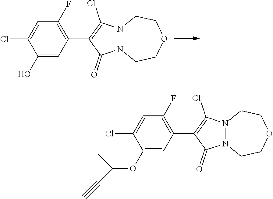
C1=C(Cl)C(O)=CC(C2=C(Cl)N3N(C2=O)CCOCC3)=C1F.C1=C(Cl)C(OC(C#C)C)=CC(C2=C(Cl)N3N(C2=O)CCOCC3)=C1F
